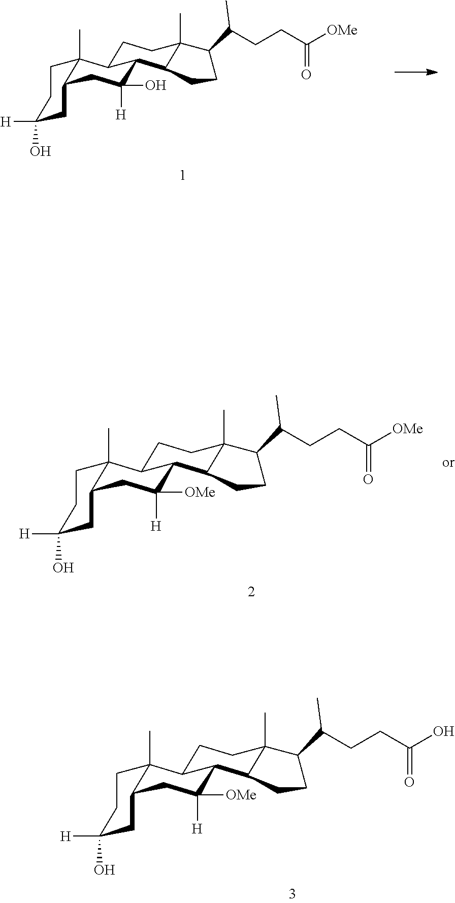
C1C([H])([OMe])C2C(C3(C)CCC([H])(O)CC13)CCC1(C)C2CCC1C(CCC([OMe])=O)C.C1C([H])([OMe])C2C(C3(C)CCC([H])(O)CC13)CCC1(C)C2CCC1C(CCC(O)=O)C.C1C([H])(O)C2C(C3(C)CCC([H])(O)CC13)CCC1(C)C2CCC1C(CCC([OMe])=O)C
